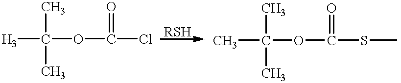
[H3]C(OC(Cl)=O)(C)C.CC(OC(SC)=O)(C)C
